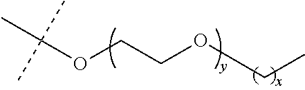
C(OCCOCC)(C)(C)C
